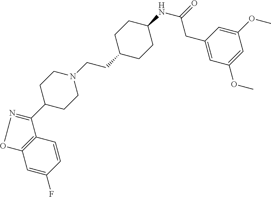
C1=C(F)C=CC2=C1ON=C2C1CCN(CCC2CCC(NC(=O)CC3=CC(OC)=CC(OC)=C3)CC2)CC1
